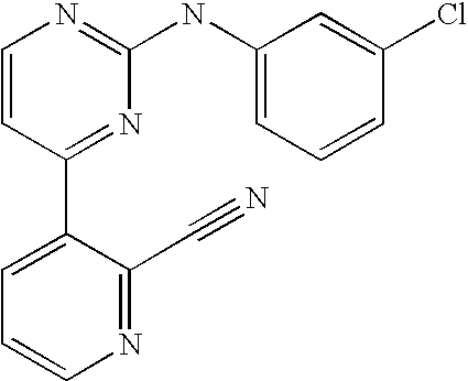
C1=CC(C2=CC=CN=C2C#N)=NC(NC2=CC=CC(Cl)=C2)=N1
